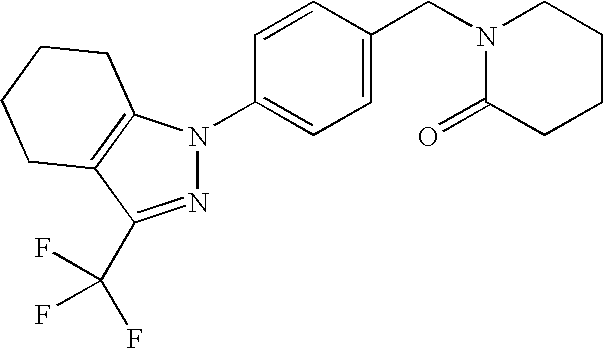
N1=C(C(F)(F)F)C2=C(N1C1=CC=C(CN3CCCCC3=O)C=C1)CCCC2
